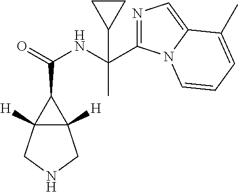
C12([H])C([H])(CNC1)C2C(=O)NC(C)(C1CC1)C1=NC=C2N1C=CC=C2C
